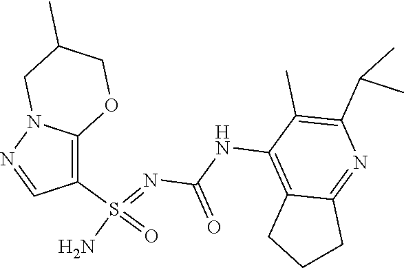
C(NC1=C2C(=NC(C(C)C)=C1C)CCC2)(N=S(N)(=O)C1=C2N(N=C1)CC(C)CO2)=O
